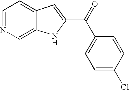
C1=NC=C2C(=C1)C=C(C(=O)C1=CC=C(Cl)C=C1)N2
